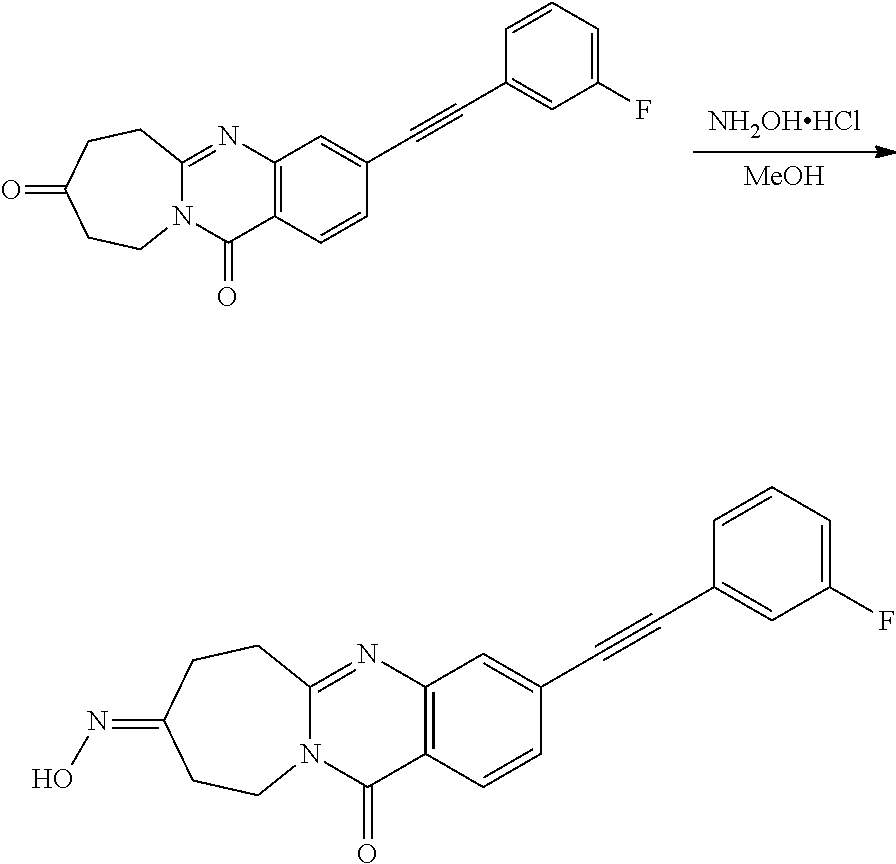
C12=C(N=C3N(C1=O)CCC(=NO)CC3)C=C(C#CC1=CC(F)=CC=C1)C=C2.C12=C(N=C3N(C1=O)CCC(=O)CC3)C=C(C#CC1=CC(F)=CC=C1)C=C2.[MeOH].[NH2OHHCl]
